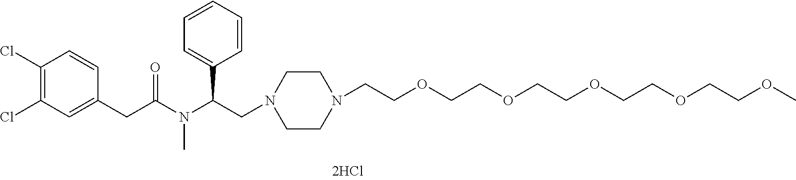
C1(CC(N(C(CN2CCN(CCOCCOCCOCCOCCOC)CC2)C2=CC=CC=C2)C)=O)=CC(Cl)=C(Cl)C=C1
